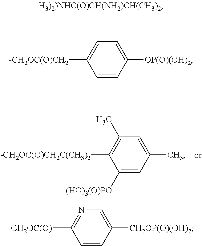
C1([(HO)3(O)PO])=CC(C)=CC(C)=C1[-CH2OC(O)CH2C(CH3)2].C1=CC([OP(O)(OH)2])=CC=C1[-CH2OC(O)CH2].C1=CC([CH2OP(O)(OH)2])=CN=C1[-CH2OC(O)]
